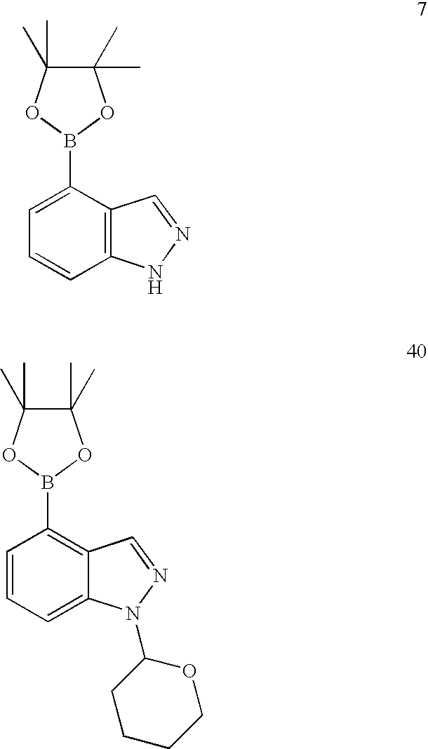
C1=C(B2OC(C)(C)C(C)(C)O2)C2=C(C=C1)NN=C2.C1=CC=C2C(=C1B1OC(C)(C)C(C)(C)O1)C=NN2C1CCCCO1
